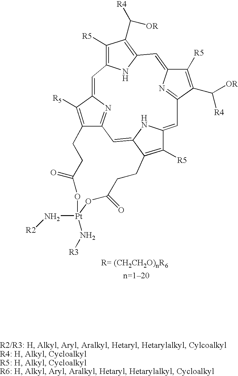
C1=C2N=C(C(C([OR])[R4])=C2[R5])C=C2NC3=CC4=NC(=CC5=C([R5])C(C([R4])[OR])=C1N5)C([R5])=C4CCC(=O)O[Pt](N[R3])(N[R2])OC(=O)CCC3=C2[R5].[R= (CH2CH2O)nR6]
